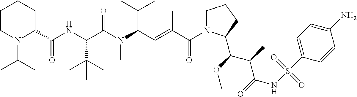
N1(C(C)C)CCCCC1C(=O)NC(C(N(C(C=C(C(N1CCCC1C(OC)C(C(NS(C1=CC=C(N)C=C1)(=O)=O)=O)C)=O)C)C(C)C)C)=O)C(C)(C)C
